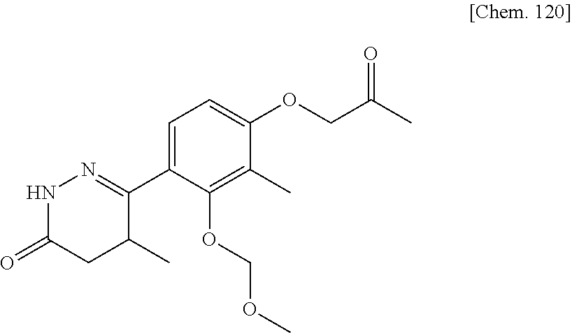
N1C(=O)CC(C)C(C2=CC=C(OCC(C)=O)C(C)=C2OCOC)=N1
